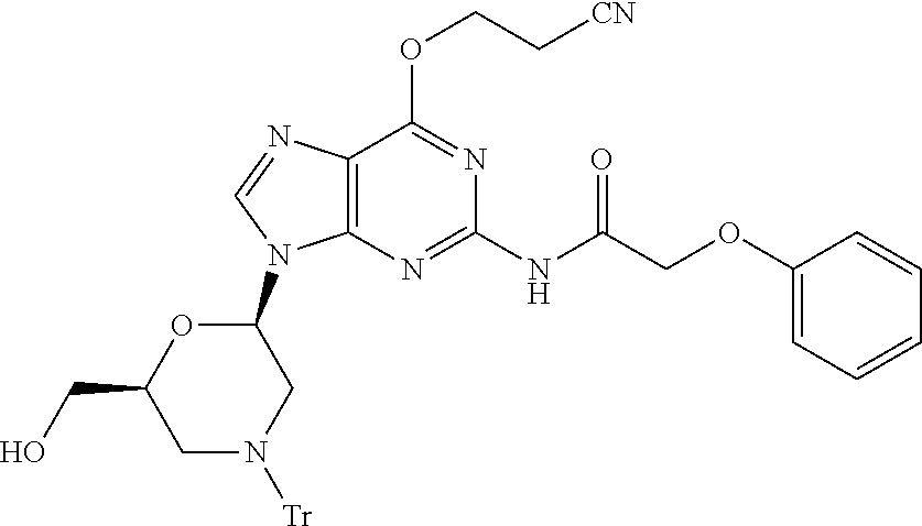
C(OC1=NC(NC(COC2=CC=CC=C2)=O)=NC2=C1N=CN2C1OC(CO)CN([Tr])C1)C[CN]
